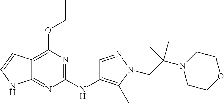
C12=C(OCC)N=C(NC3=C(C)N(CC(N4CCOCC4)(C)C)N=C3)N=C1NC=C2
